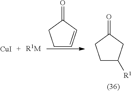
[CuI].[R1M].C1C=CC(=O)C1.C1C([R1])CC(=O)C1
